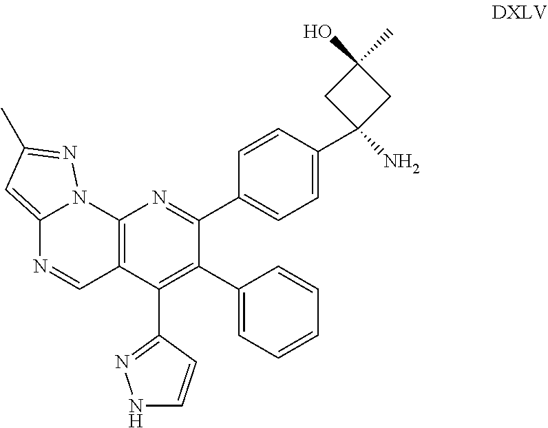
C12=CC(C)=NN1C1=C(C=N2)C(C2=NNC=C2)=C(C2=CC=CC=C2)C(C2=CC=C(C3(N)CC(O)(C)C3)C=C2)=N1
